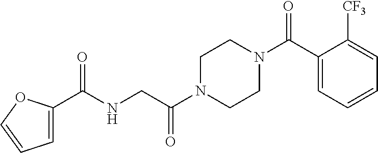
C1=C(C(NCC(N2CCN(C(C3=CC=CC=C3[CF3])=O)CC2)=O)=O)OC=C1
